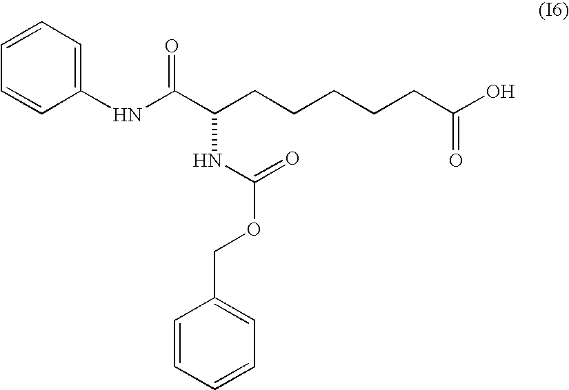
N(C(C(CCCCCC(O)=O)NC(OCC1=CC=CC=C1)=O)=O)C1=CC=CC=C1
